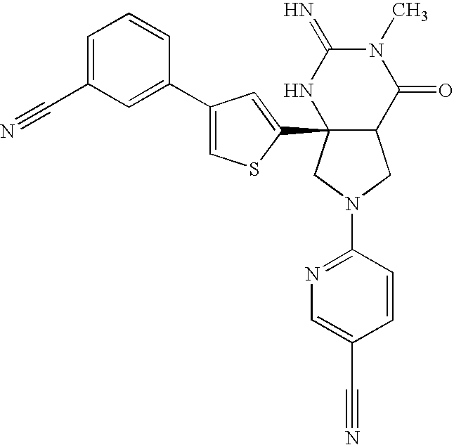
C1(N2CC3C(C4=CC(C5=CC(C#N)=CC=C5)=CS4)(C2)NC(=N)N(C)C3=O)=NC=C(C#N)C=C1
